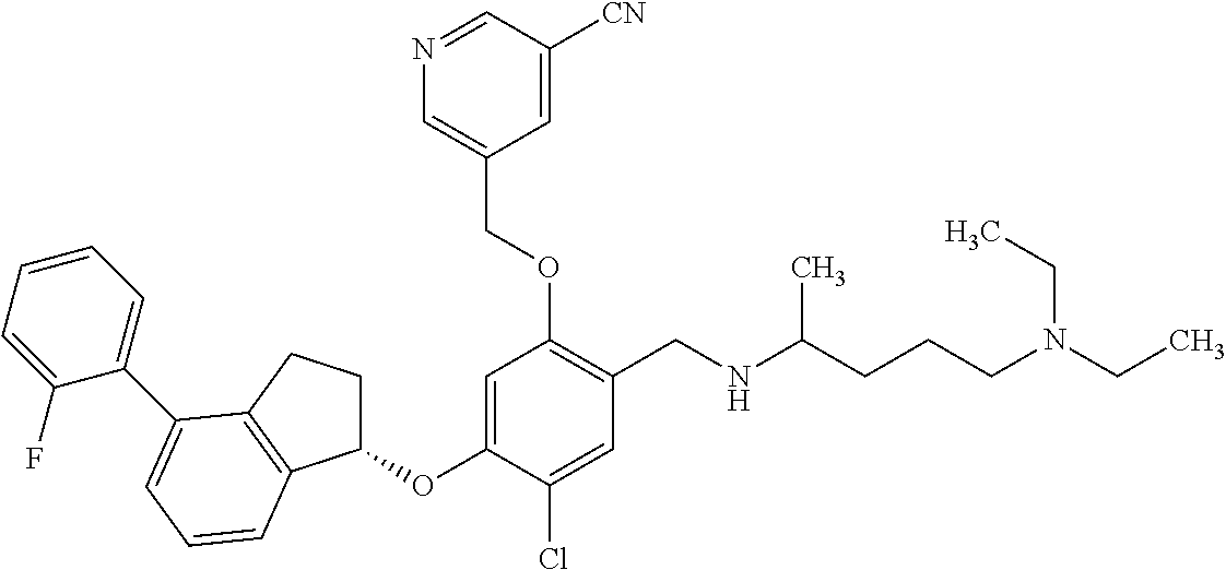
C1(OC2=CC(OCC3=CN=CC([CN])=C3)=C(CNC(CCCN(CC)CC)C)C=C2Cl)CCC2=C1C=CC=C2C1=CC=CC=C1F
